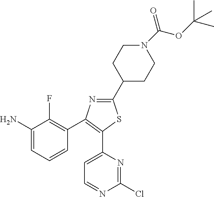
C1(C2CCN(C(OC(C)(C)C)=O)CC2)=NC(C2=C(F)C(N)=CC=C2)=C(C2=CC=NC(Cl)=N2)S1
